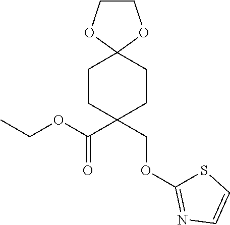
C1COC2(O1)CCC(COC1=NC=CS1)(C(=O)OCC)CC2
